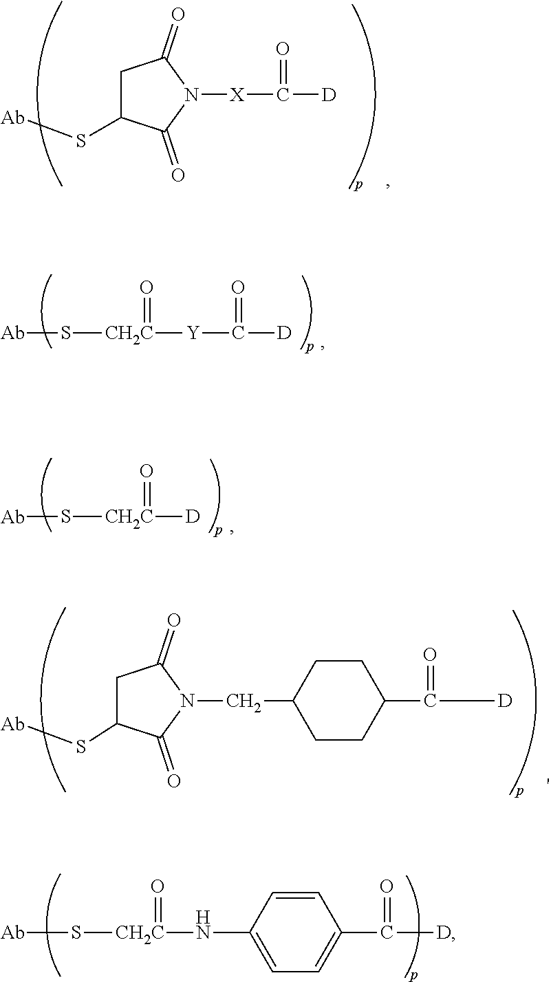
[Ab]S[CH2C](NC1=CC=C(C(=O)[D])C=C1)=O.C1C(S[Ab])C(=O)N([X]C([D])=O)C1=O.[Ab]S[CH2C]([Y]C([D])=O)=O.[Ab]S[CH2C]([D])=O.C1C(S[Ab])C(=O)N(CC2CCC(C(=O)[D])CC2)C1=O
